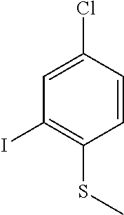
C1=C(Cl)C=CC(SC)=C1I
